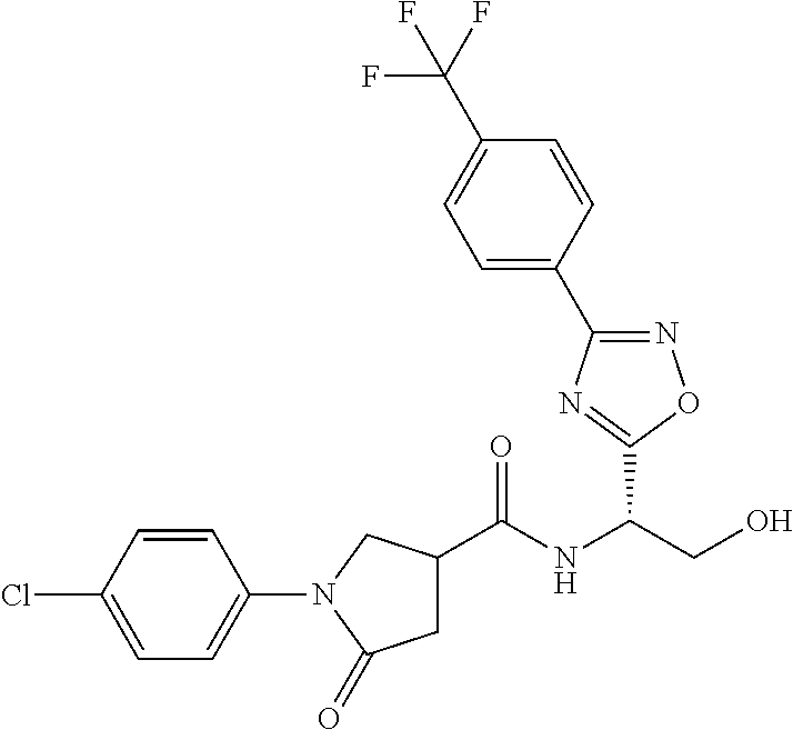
C(NC(CO)C1=NC(C2=CC=C(C(F)(F)F)C=C2)=NO1)(=O)C1CC(=O)N(C2=CC=C(Cl)C=C2)C1
